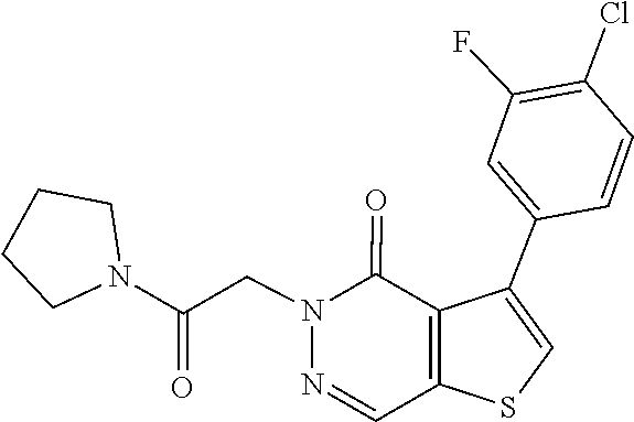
N1(CC(N2CCCC2)=O)N=CC2=C(C(C3=CC(F)=C(Cl)C=C3)=CS2)C1=O
